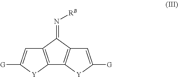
C12=C(C(=N[RB])C3=C1[Y]C([G])=C3)C=C([G])[Y]2
